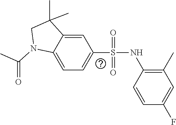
C12=CC=C(S(NC3=C(C)C=C(F)C=C3)(=O)=O)C=C1C(C)(C)CN2C(=O)C
